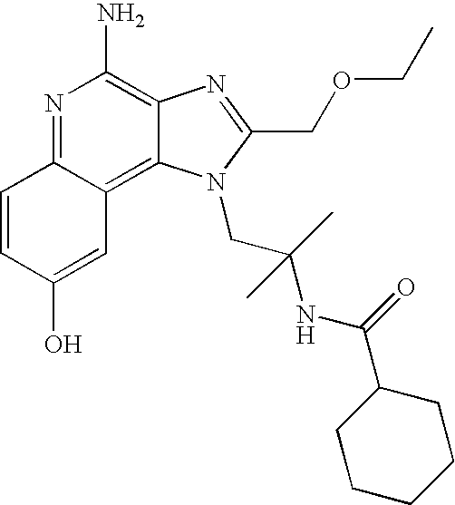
N1=C2C(=C3C(=C1N)N=C(COCC)N3CC(NC(C1CCCCC1)=O)(C)C)C=C(O)C=C2
